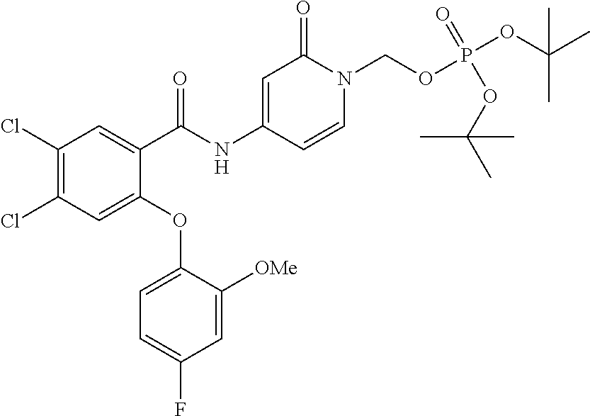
C1(Cl)=C(Cl)C=C(OC2=CC=C(F)C=C2[OMe])C(C(NC2=CC(=O)N(COP(OC(C)(C)C)(=O)OC(C)(C)C)C=C2)=O)=C1
